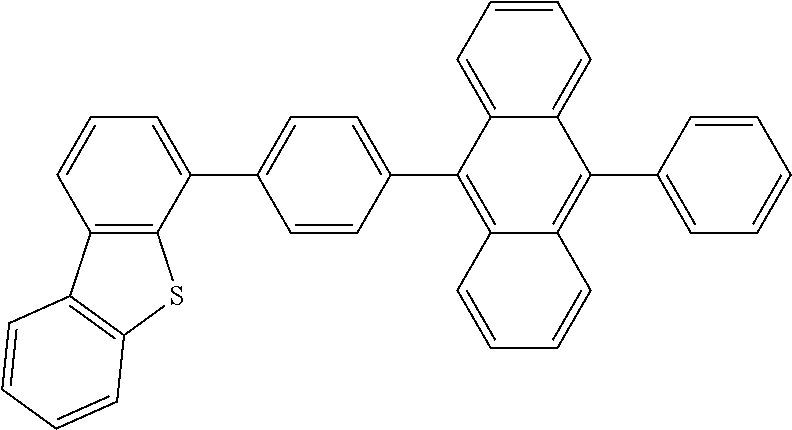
C1(C2=C3C(=C(C4=CC=CC=C4)C4=CC=CC=C24)C=CC=C3)=CC=C(C2=CC=CC3=C2SC2=C3C=CC=C2)C=C1
